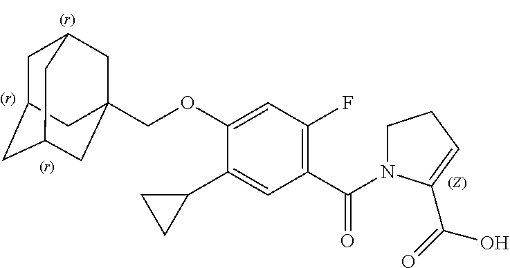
C1C2CC3CC(COC4=CC(F)=C(C(=O)N5CCC=C5C(=O)O)C=C4C4CC4)(CC1C3)C2
